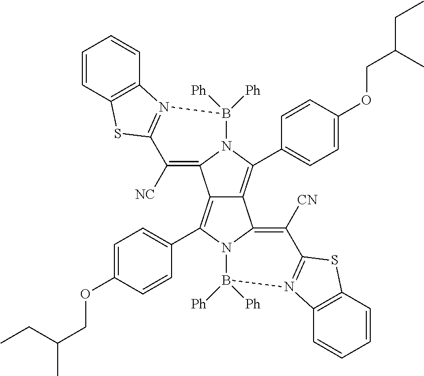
C12=C(C3=CC=C(OCC(C)CC)C=C3)N3C(=C([CN])C4=N(B3([Ph])[Ph])C3=C(S4)C=CC=C3)C1=C(C1=CC=C(OCC(C)CC)C=C1)N1C2=C([NC])C2=N(C3=C(S2)C=CC=C3)B1([Ph])[Ph]
